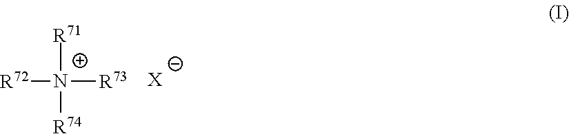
[R72]N([R73])([R71])[R74].[X]
